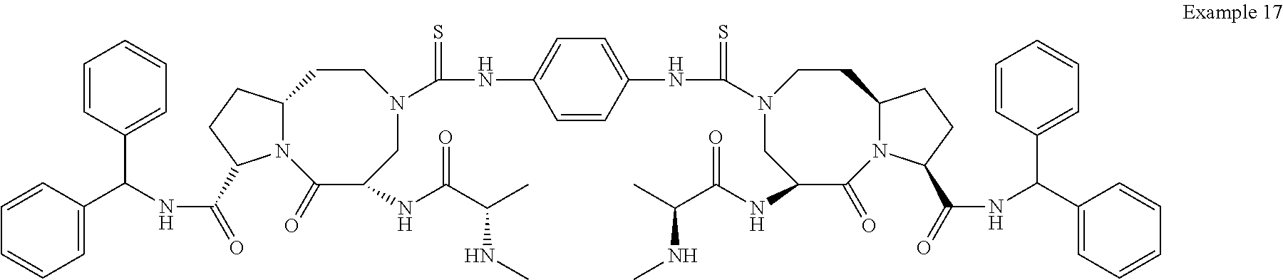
C1=C(C(NC(=O)C2N3C(=O)C(NC(C(C)NC)=O)CN(C(=S)NC4=CC=C(NC(N5CC(NC(C(C)NC)=O)C(=O)N6C(CC5)CCC6C(=O)NC(C5=CC=CC=C5)C5=CC=CC=C5)=S)C=C4)CCC3CC2)C2=CC=CC=C2)C=CC=C1
